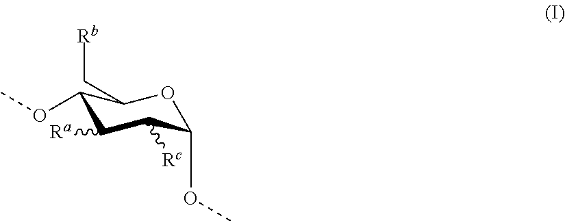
C1([Ra])C([Rc])C(OC)OC(C[Rb])C1OC
